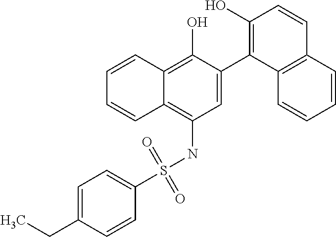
C1=C(C2=C(O)C=CC3=C2C=CC=C3)C(O)=C2C(=C1NS(C1=CC=C(CC)C=C1)(=O)=O)C=CC=C2
